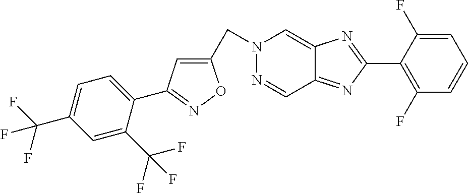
C(N1N=CC2=NC(C3=C(F)C=CC=C3F)=NC2=C1)C1=CC(C2=CC=C(C(F)(F)F)C=C2C(F)(F)F)=NO1
